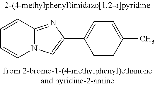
C1=CC2=NC(C3=CC=C(C)C=C3)=CN2C=C1
